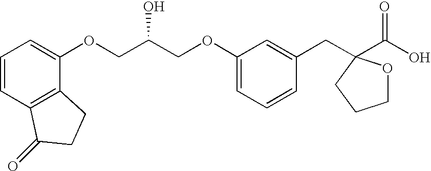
C(COC1=CC=CC(CC2(C(O)=O)OCCC2)=C1)(COC1=CC=CC2=C1CCC2=O)O
